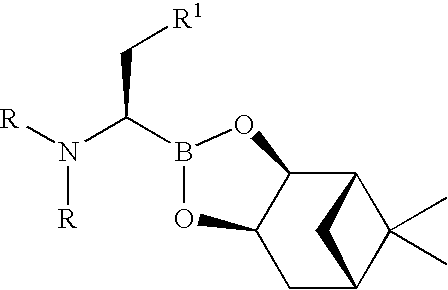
C(C(N([R])[R])B1OC2C3C(C)(C)C(CC2O1)C3)[R1]
